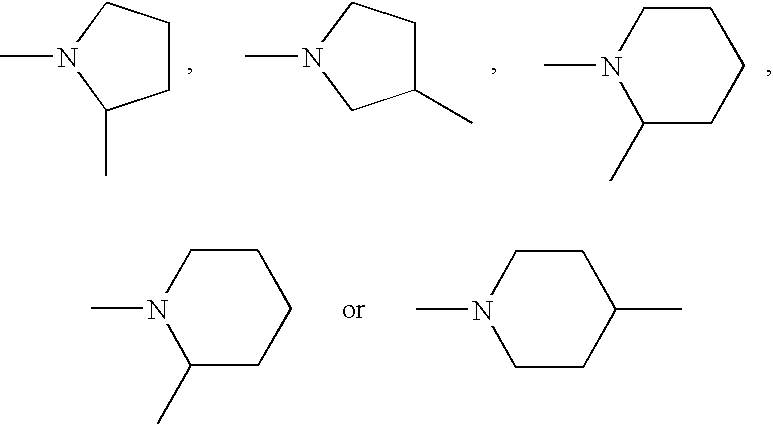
C1(C)CCCN1C.C1C(C)CCN1C.C1(C)CCCCN1C.C1(C)CCCCN1C.C1CC(C)CCN1C
